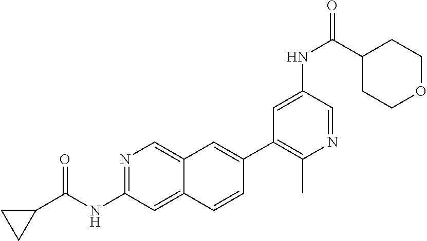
C1(C2=CC3=CN=C(NC(=O)C4CC4)C=C3C=C2)=C(C)N=CC(NC(C2CCOCC2)=O)=C1
